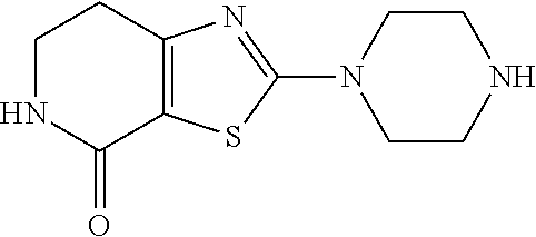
C1NC(=O)C2=C(C1)N=C(N1CCNCC1)S2
